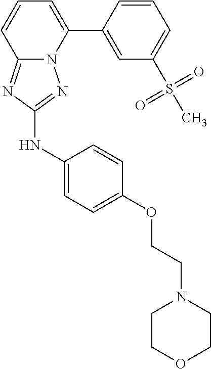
C12=NC(NC3=CC=C(OCCN4CCOCC4)C=C3)=NN1C(C1=CC(S(C)(=O)=O)=CC=C1)=CC=C2
